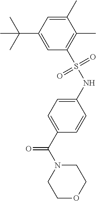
C1=C(C(=O)N2CCOCC2)C=CC(NS(C2=C(C)C(C)=CC(C(C)(C)C)=C2)(=O)=O)=C1
